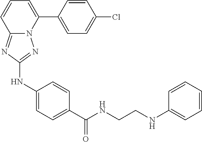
C1=CC(C2=CC=CC3=NC(NC4=CC=C(C(NCCNC5=CC=CC=C5)=O)C=C4)=NN23)=CC=C1Cl
